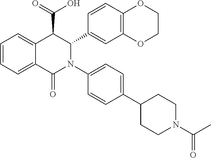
C1=C2C(=CC=C1)C(C(=O)O)C(C1=CC3=C(C=C1)OCCO3)N(C1=CC=C(C3CCN(C(=O)C)CC3)C=C1)C2=O
